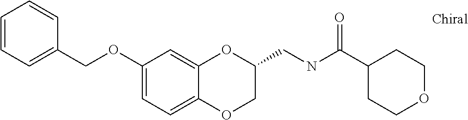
O(C1=CC=C2C(=C1)OC(CNC(C1CCOCC1)=O)CO2)CC1=CC=CC=C1
